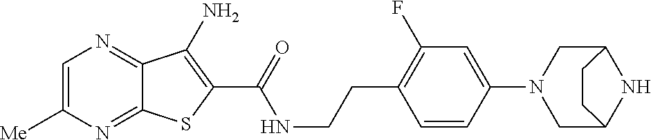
C12=NC([Me])=CN=C1C(N)=C(C(=O)NCCC1=C(F)C=C(N3CC4NC(C3)CC4)C=C1)S2
